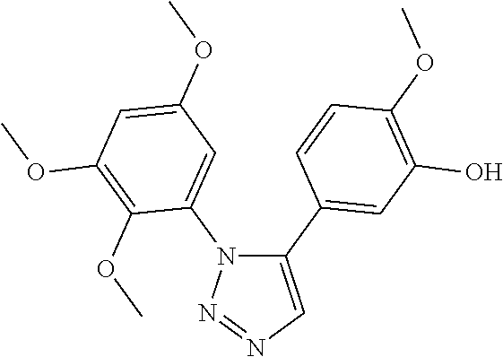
C1(C2=CC(O)=C(OC)C=C2)=CN=NN1C1=CC(OC)=CC(OC)=C1OC
